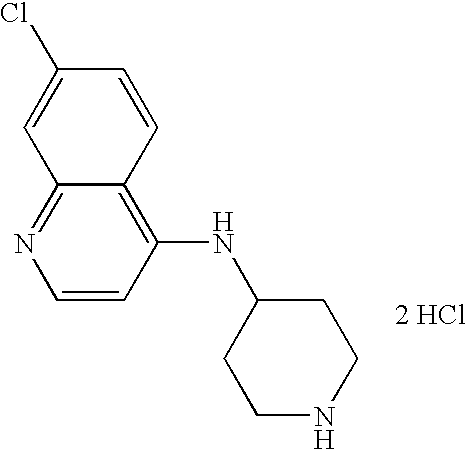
[2 HCl].C12=NC=CC(NC3CCNCC3)=C1C=CC(Cl)=C2
